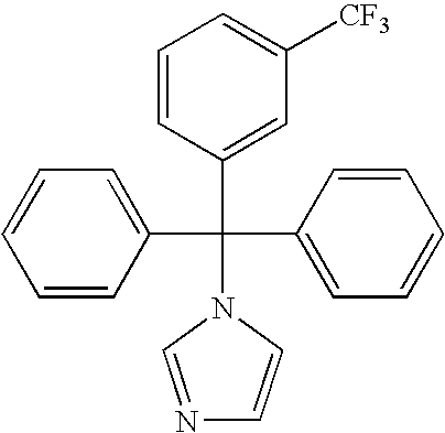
C1(C(C2=CC([CF3])=CC=C2)(C2=CC=CC=C2)N2C=NC=C2)=CC=CC=C1
